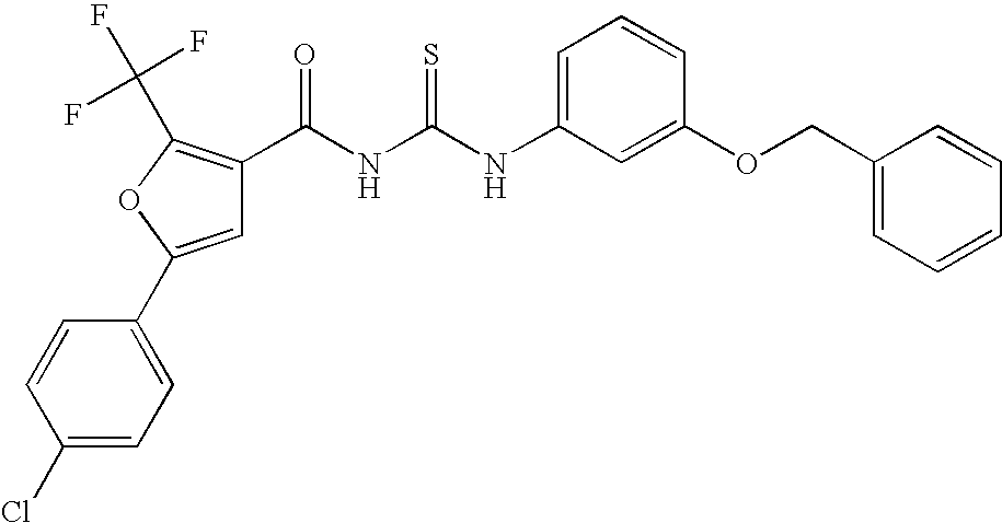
C(NC(NC1=CC=CC(OCC2=CC=CC=C2)=C1)=S)(=O)C1=C(C(F)(F)F)OC(C2=CC=C(Cl)C=C2)=C1
